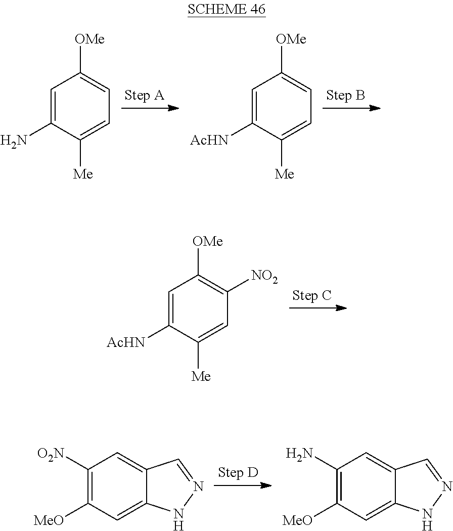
C1=C(N)C([Me])=CC=C1[OMe].C1=C([AcHN])C([Me])=CC=C1[OMe].C1=C([AcHN])C([Me])=CC([NO2])=C1[OMe].C1([O2N])=C([MeO])C=C2C(=C1)C=NN2.C1(N)=C([MeO])C=C2C(=C1)C=NN2
